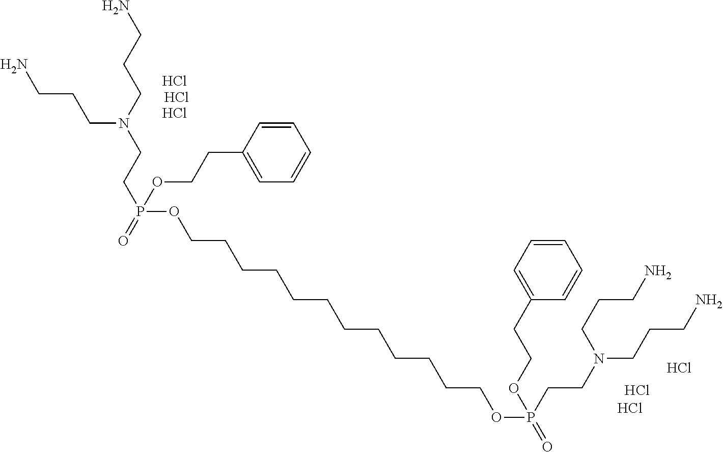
C(N(CCCN)CCP(OCCCCCCCCCCCCOP(CCN(CCCN)CCCN)(OCCC1=CC=CC=C1)=O)(OCCC1=CC=CC=C1)=O)CCN.Cl.Cl.Cl.Cl.Cl.Cl
